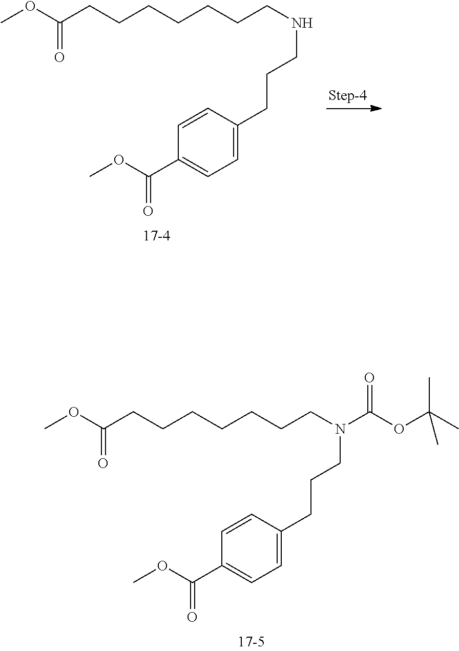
COC(CCCCCCCNCCCC1=CC=C(C(OC)=O)C=C1)=O.COC(CCCCCCCN(CCCC1=CC=C(C(OC)=O)C=C1)C(OC(C)(C)C)=O)=O
